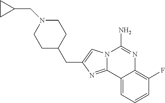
C1C(CC2=CN3C(=N2)C2=CC=CC(F)=C2N=C3N)CCN(CC2CC2)C1
